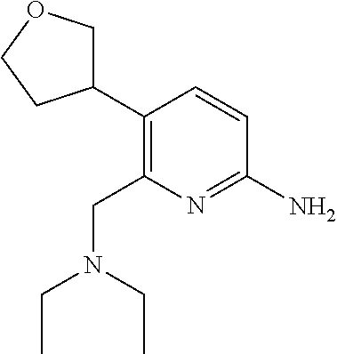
C1(C2=C(CN(CC)CC)N=C(N)C=C2)COCC1
